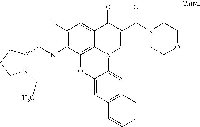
C1(F)=C(NCC2N(CC)CCC2)C2=C3C(=C1)C(=O)C(C(N1CCOCC1)=O)=CN3C1=CC3=C(C=C1O2)C=CC=C3
